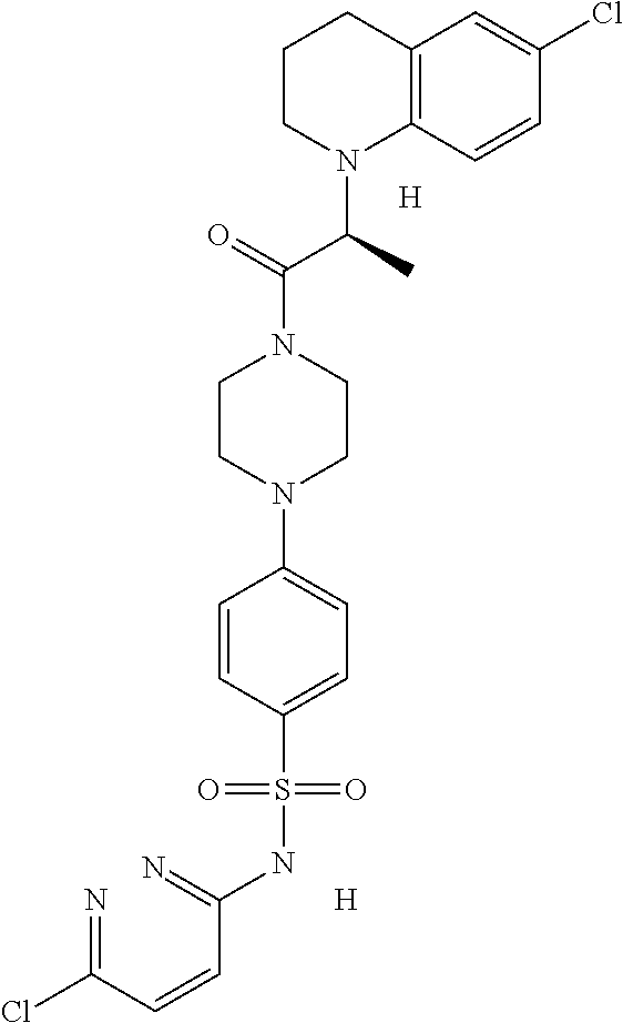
C12=C(C=CC(Cl)=C1)N(C(C)C(=O)N1CCN(C3=CC=C(S(NC(C=CC(=N)Cl)=N)(=O)=O)C=C3)CC1)CCC2.[H].[H]
